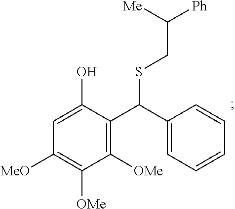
C1([MeO])=C([OMe])C([OMe])=C(C(C2=CC=CC=C2)SCC([Ph])[Me])C(O)=C1
